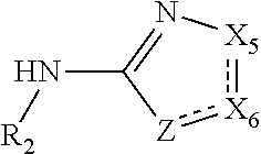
N(C1=N[X5]:[X6]:[Z]1)[R2]
